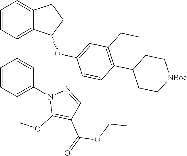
C1=CC(C2=CC(N3C(OC)=C(C(OCC)=O)C=N3)=CC=C2)=C2C(=C1)CCC2OC1=CC(CC)=C(C2CC[NBoc]CC2)C=C1
